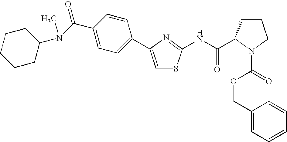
C1=C(C2=CC=C(C(N(C3CCCCC3)C)=O)C=C2)N=C(NC(=O)C2CCCN2C(=O)OCC2=CC=CC=C2)S1
